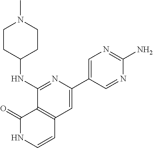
C1CC(NC2=NC(C3=CN=C(N)N=C3)=CC3=C2C(=O)NC=C3)CCN1C
